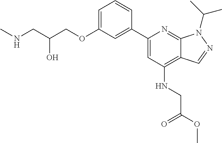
N(CC(COC1=CC=CC(C2=CC(NCC(OC)=O)=C3C(=N2)N(C(C)C)N=C3)=C1)O)C
